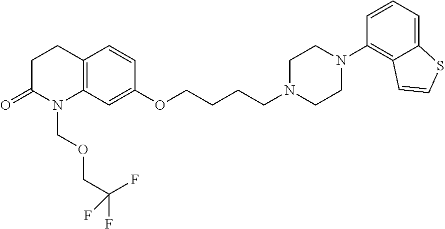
C12=C(CCC(=O)N1COCC(F)(F)F)C=CC(OCCCCN1CCN(C3=C4C(=CC=C3)SC=C4)CC1)=C2
